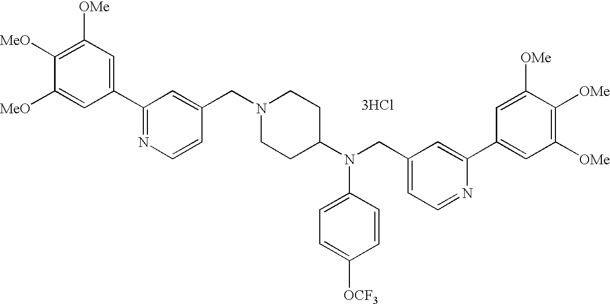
C1([OMe])=C([MeO])C([MeO])=CC(C2=NC=CC(CN3CCC(N(CC4=CC=NC(C5=CC([OMe])=C([OMe])C([OMe])=C5)=C4)C4=CC=C([OCF3])C=C4)CC3)=C2)=C1.[3HCl]
